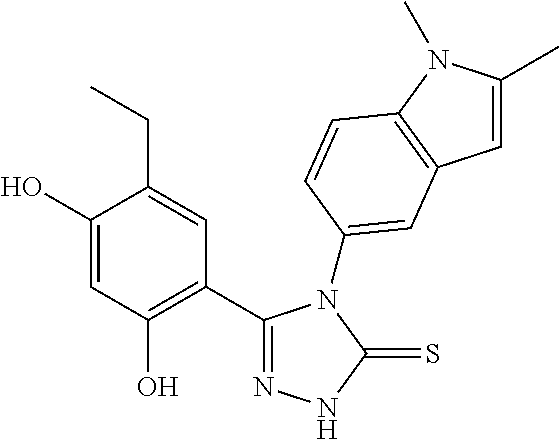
C1(C2=NNC(=S)N2C2=CC3=C(N(C)C(C)=C3)C=C2)=C(O)C=C(O)C(CC)=C1
